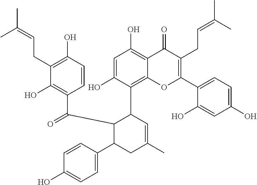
C1=C(O)C(C2C(C(=O)C3=C(O)C(CC=C(C)C)=C(O)C=C3)C(C3=CC=C(O)C=C3)CC(C)=C2)=C2C(=C1O)C(=O)C(CC=C(C)C)=C(C1=CC=C(O)C=C1O)O2
